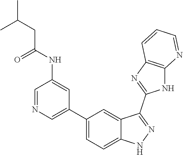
C1=NC=C(C2=CC=C3C(=C2)C(C2=NC4=C(N2)N=CC=C4)=NN3)C=C1NC(=O)CC(C)C
